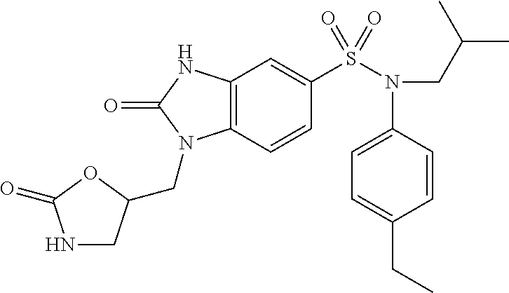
C1=CC2=C(C=C1S(=O)(N(C1=CC=C(CC)C=C1)CC(C)C)=O)NC(=O)N2CC1CNC(=O)O1
